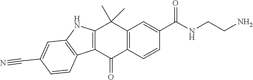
C12=C(C=CC(C(NCCN)=O)=C1)C(=O)C1=C(C2(C)C)NC2=C1C=CC(C#N)=C2
